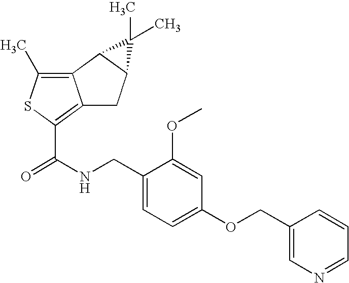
C12=C(C)SC(C(NCC3=CC=C(OCC4=CN=CC=C4)C=C3OC)=O)=C1CC1C2C1(C)C
